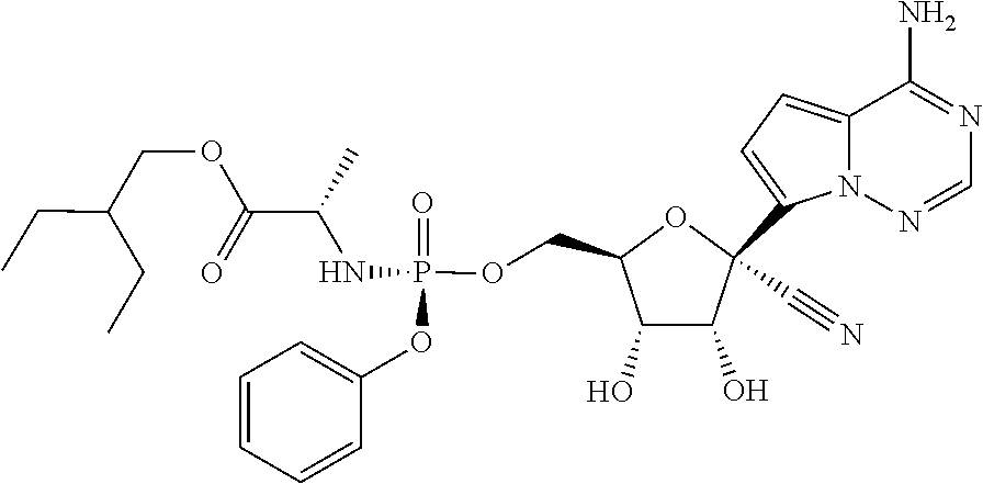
C1=NN2C(=CC=C2C2(C#N)C(O)C(O)C(COP(NC(C(OCC(CC)CC)=O)C)(=O)OC3=CC=CC=C3)O2)C(N)=N1
